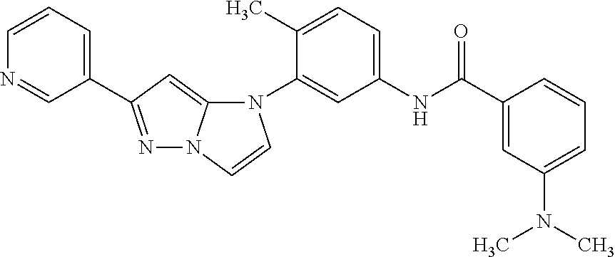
C1(C2=NN3C(=C2)N(C2=CC(NC(C4=CC(N(C)C)=CC=C4)=O)=CC=C2C)C=C3)=CC=CN=C1
